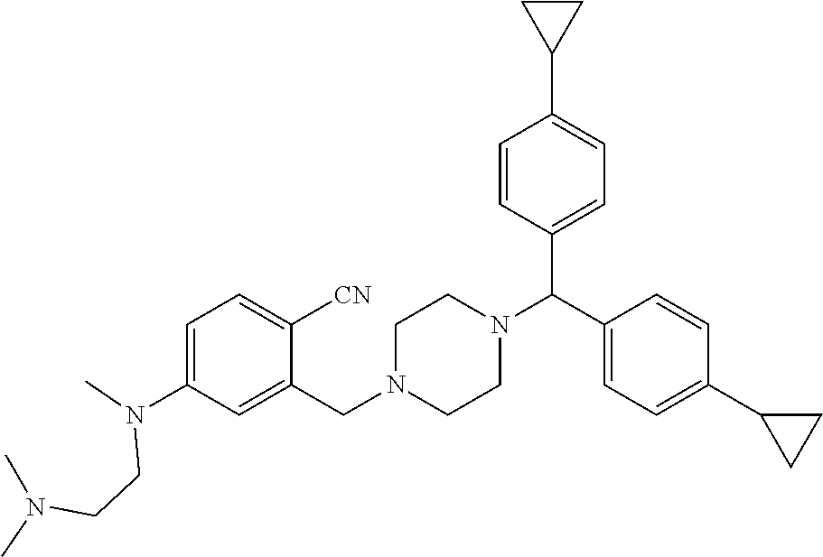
C1=C(N(C)CCN(C)C)C=C(CN2CCN(C(C3=CC=C(C4CC4)C=C3)C3=CC=C(C4CC4)C=C3)CC2)C([CN])=C1
